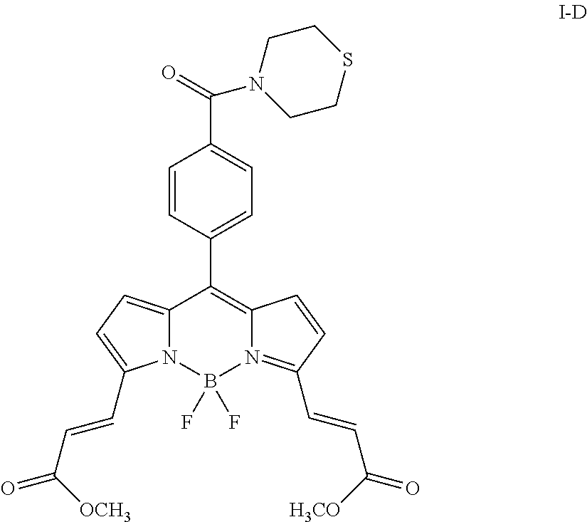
C12=C(C3=CC=C(C(=O)N4CCSCC4)C=C3)C3=CC=C(C=CC(=O)[OCH3])N3B(F)(F)N1=C(C=CC(=O)[H3CO])C=C2
